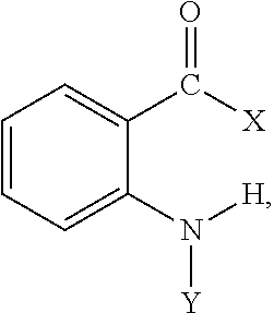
C1=CC=C(N([H])[Y])C(C([X])=O)=C1
